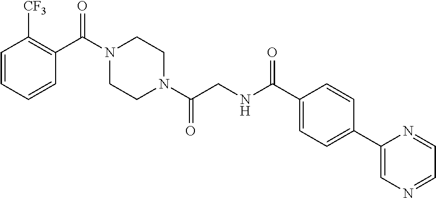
C1=CC=CC(C(N2CCN(C(CNC(C3=CC=C(C4=CN=CC=N4)C=C3)=O)=O)CC2)=O)=C1[CF3]
